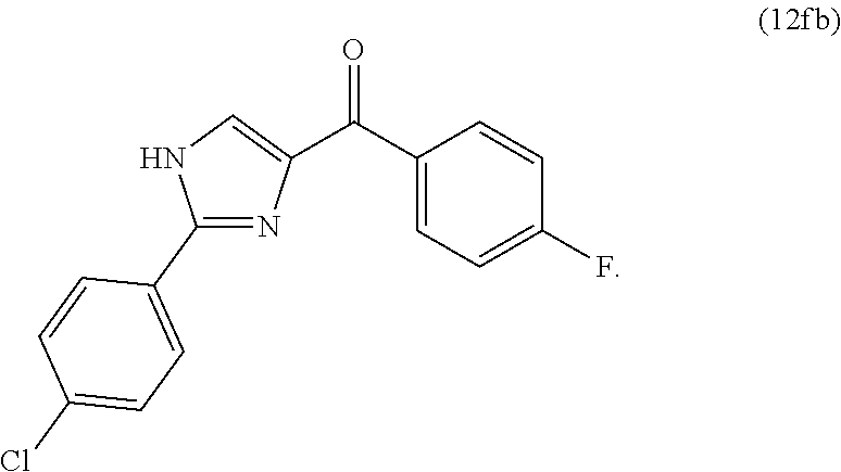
C1(C(=O)C2=CNC(C3=CC=C(Cl)C=C3)=N2)=CC=C(F)C=C1
